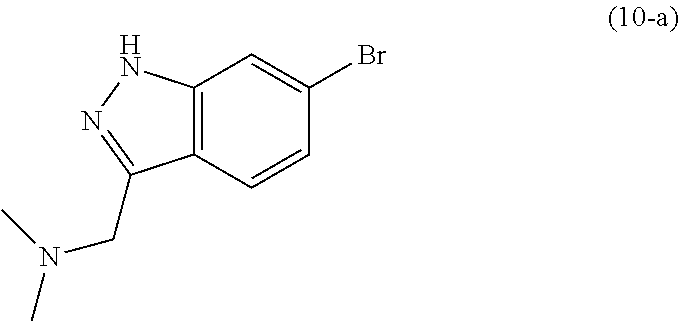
C12=C(NN=C1CN(C)C)C=C(Br)C=C2
